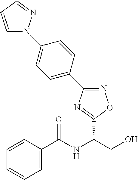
C1=CC=C(C(NC(CO)C2=NC(C3=CC=C(N4C=CC=N4)C=C3)=NO2)=O)C=C1
